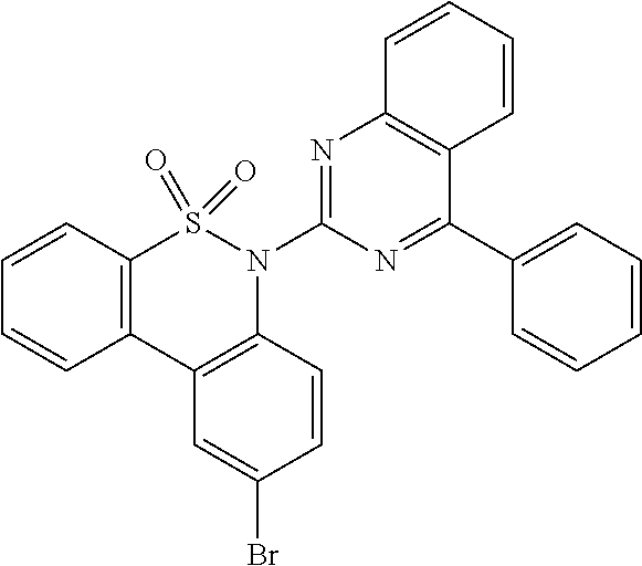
C12=C(C3=C(N(C4=NC5=C(C(C6=CC=CC=C6)=N4)C=CC=C5)S1(=O)=O)C=CC(Br)=C3)C=CC=C2
